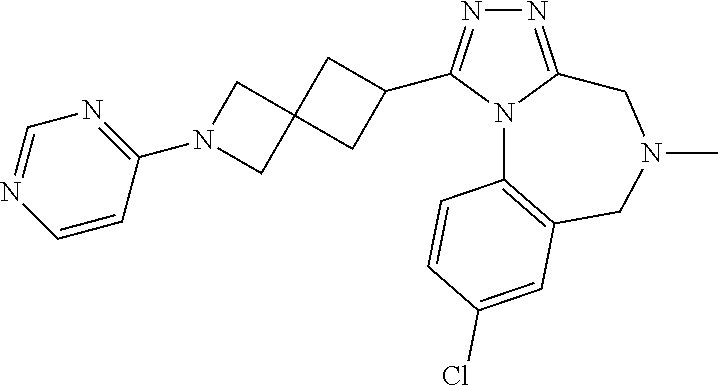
N1=C2N(C(C3CC4(C3)CN(C3=NC=NC=C3)C4)=N1)C1=C(CN(C)C2)C=C(Cl)C=C1
